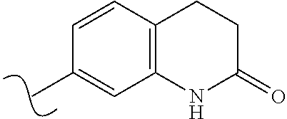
C1=CC2=C(C=C1C)NC(=O)CC2
